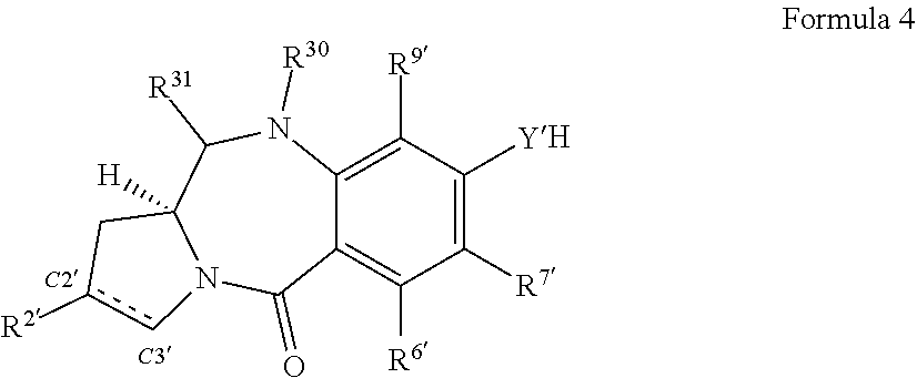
C1([R7])=C([YH])C([R9])=C2C(=C1[R6])C(=O)N1C([H])(C([R31])N2[R30])Cc([R2])c1
